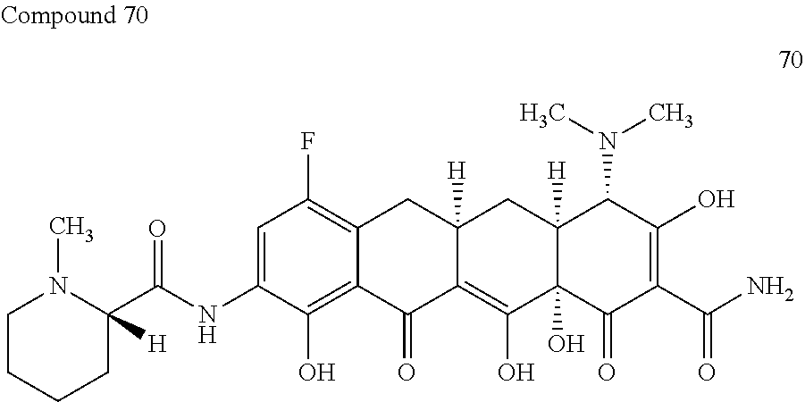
C1=C(NC(C2([H])N(C)CCCC2)=O)C(O)=C2C(=C1F)CC1([H])C(=C(O)C3(O)C([H])(C1)C(N(C)C)C(O)=C(C(N)=O)C3=O)C2=O
